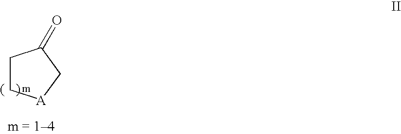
C1C[A]CC1=O
